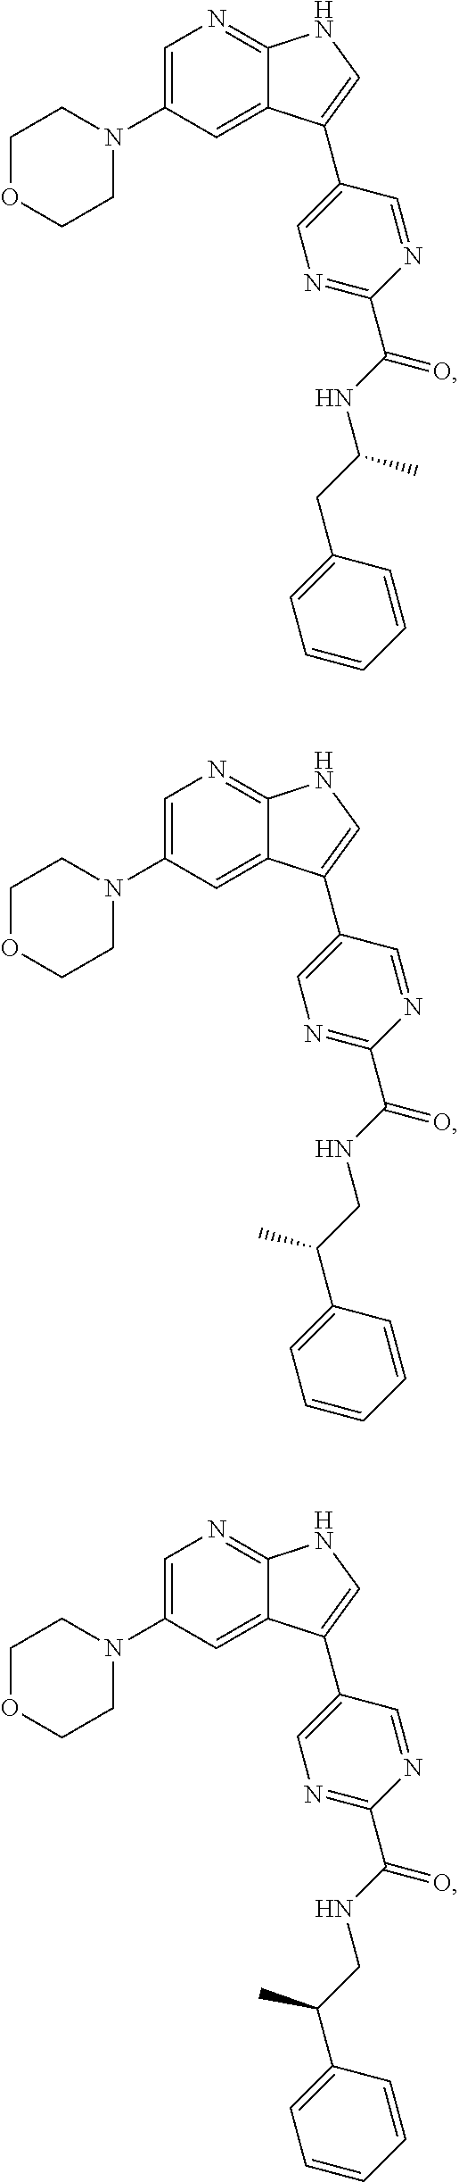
C1=C(N2CCOCC2)C=C2C(=N1)NC=C2C1=CN=C(C(NC(CC2=CC=CC=C2)C)=O)N=C1.C1=C(N2CCOCC2)C=C2C(=N1)NC=C2C1=CN=C(C(NCC(C2=CC=CC=C2)C)=O)N=C1.C1=C(N2CCOCC2)C=C2C(=N1)NC=C2C1=CN=C(C(NCC(C2=CC=CC=C2)C)=O)N=C1
